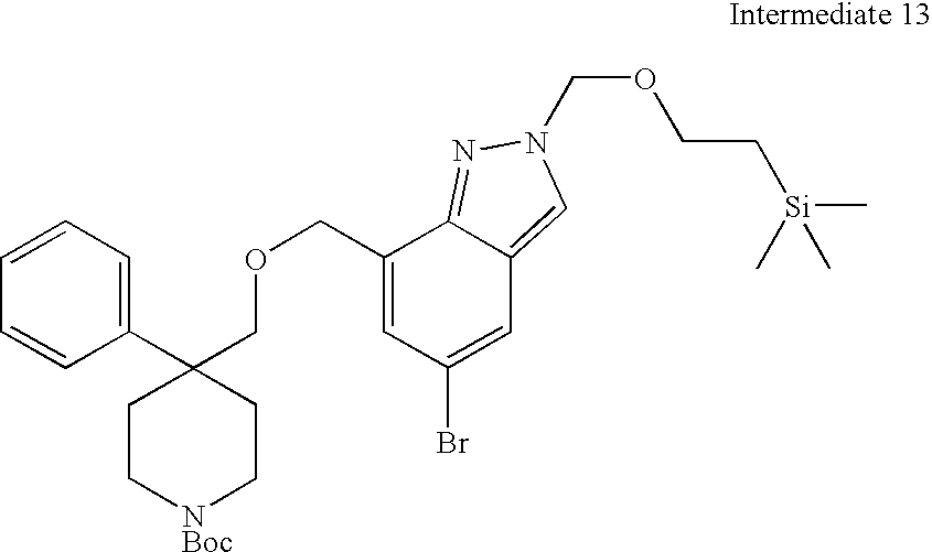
C1(COCC2(C3=CC=CC=C3)CC[NBoc]CC2)=CC(Br)=CC2=CN(COCC[Si](C)(C)C)N=C12
